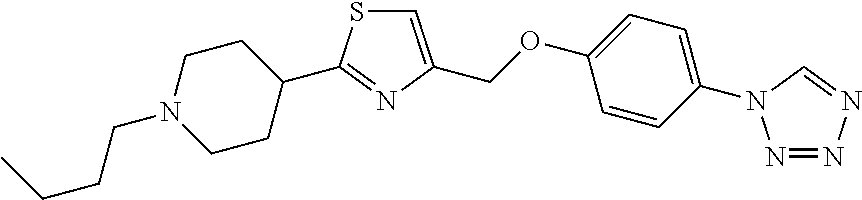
C1CN(CCCC)CCC1C1=NC(COC2=CC=C(N3C=NN=N3)C=C2)=CS1
